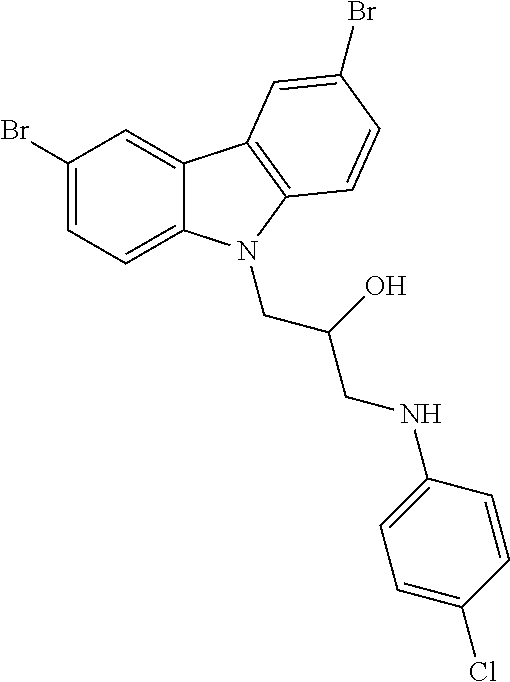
C1(Br)=CC=C2C(=C1)C1=C(N2CC(O)CNC2=CC=C(Cl)C=C2)C=CC(Br)=C1
